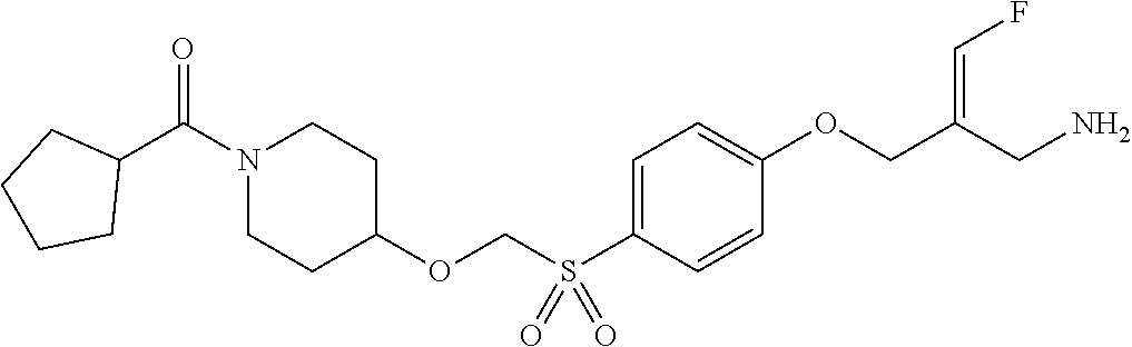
C1=C(S(COC2CCN(C(C3CCCC3)=O)CC2)(=O)=O)C=CC(OCC(CN)=CF)=C1
